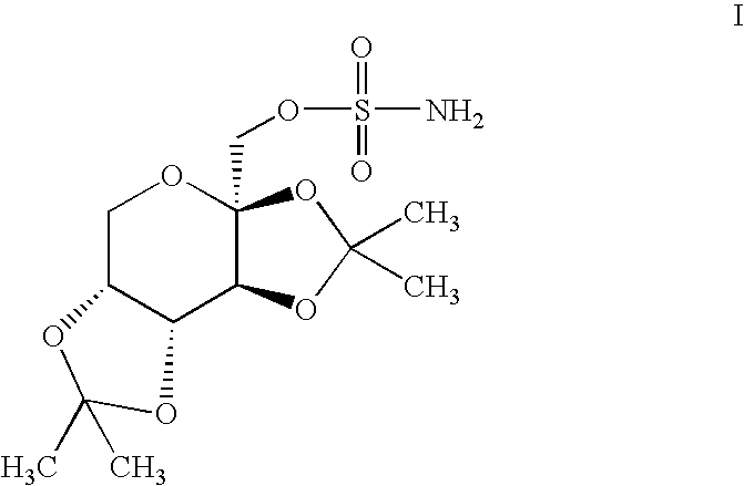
C1C2C(C3C(COS(N)(=O)=O)(O1)OC(C)(C)O3)OC(C)(C)O2
